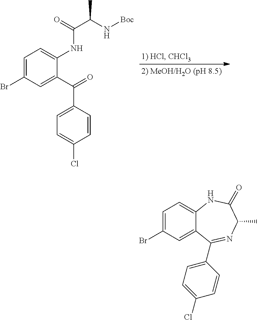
C1=C(Br)C=C(C(=O)C2=CC=C(Cl)C=C2)C(NC(C(N[Boc])C)=O)=C1.C1=C(Br)C=C2C(=C1)NC(=O)C(C)N=C2C1=CC=C(Cl)C=C1
